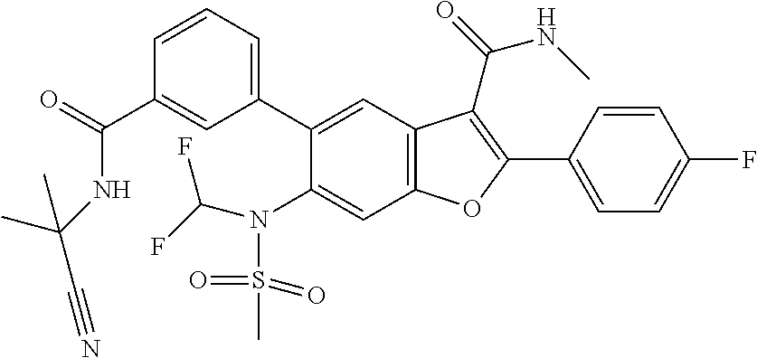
C1=CC=C(C2=CC3=C(C=C2N(S(C)(=O)=O)C(F)F)OC(C2=CC=C(F)C=C2)=C3C(NC)=O)C=C1C(=O)NC(C)(C)C#N
